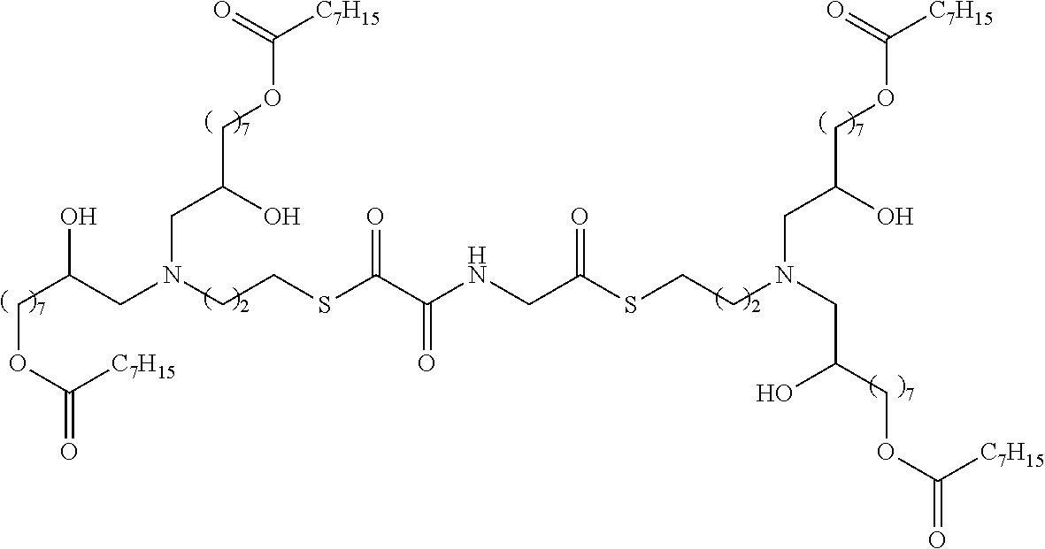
C(CN(CC(O)COC(=O)[C7H15])CCSC(=O)CNC(C(=O)SCCN(CC(O)COC([C7H15])=O)CC(O)COC(=O)[C7H15])=O)(O)COC([C7H15])=O
